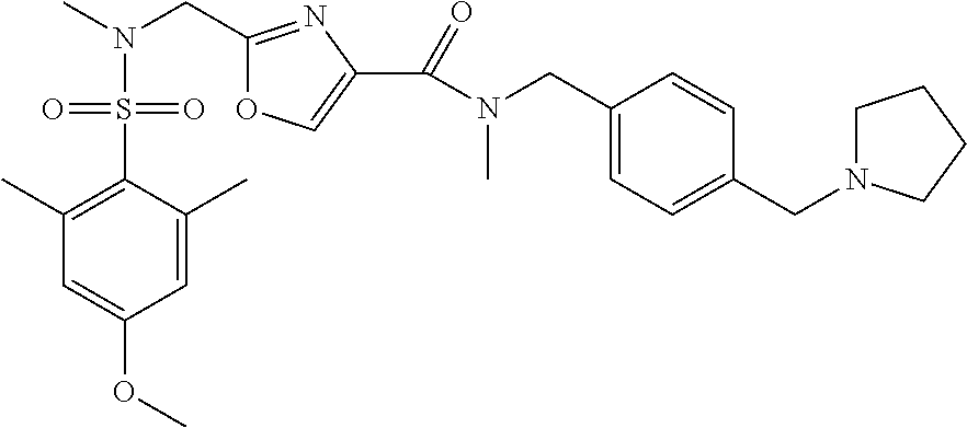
CN(CC1=NC(C(=O)N(CC2=CC=C(CN3CCCC3)C=C2)C)=CO1)S(C1=C(C)C=C(OC)C=C1C)(=O)=O
